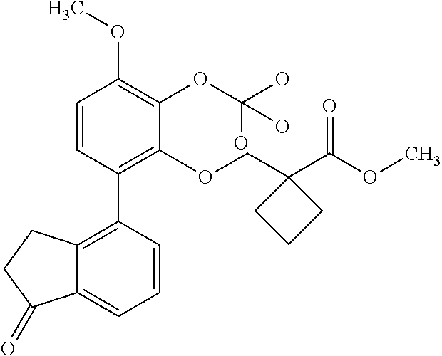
C1=CC(C2=C3C(=CC=C2)C(=O)CC3)=C(OCC2(C(OC)=O)CCC2)C(OC(O)(O)O)=C1OC
